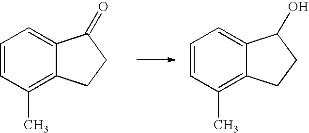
C1=CC(C)=C2C(=C1)C(=O)CC2.C1=CC(C)=C2C(=C1)C(O)CC2
